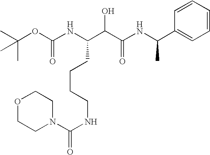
O(C(NC(C(C(NC(C1=CC=CC=C1)C)=O)O)CCCCNC(=O)N1CCOCC1)=O)C(C)(C)C
